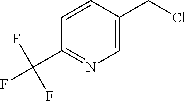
C1=C(CCl)C=CC(C(F)(F)F)=N1
